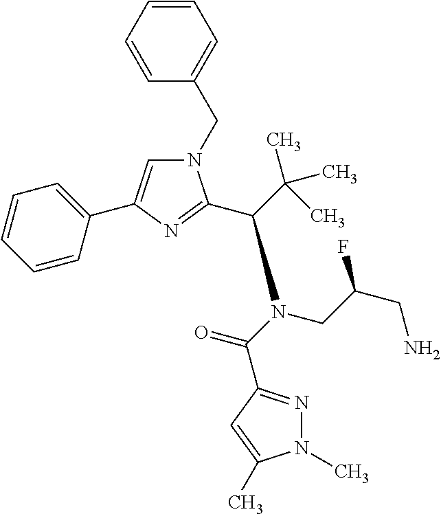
N1(CC2=CC=CC=C2)C=C(C2=CC=CC=C2)N=C1C(N(C(=O)C1=NN(C)C(C)=C1)CC(CN)F)C(C)(C)C
